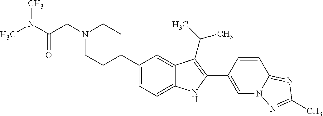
C1(C2CCN(CC(N(C)C)=O)CC2)=CC=C2C(=C1)C(C(C)C)=C(C1=CN3C(=NC(C)=N3)C=C1)N2
